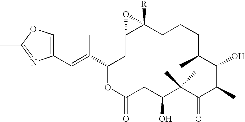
C1(C=C(C2OC(=O)CC(O)C(C)(C)C(=O)C(C)C(O)C(C)CCCC3([R])C(C2)O3)C)=COC(C)=N1
